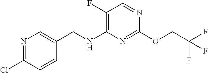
N1=C(Cl)C=CC(CNC2=C(F)C=NC(OCC(F)(F)F)=N2)=C1
